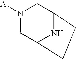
[A]N1CC2NC(C1)CC2
